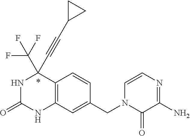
N1C(=O)NC2=C(C1(C#CC1CC1)C(F)(F)F)C=CC(CN1C(=O)C(N)=NC=C1)=C2
